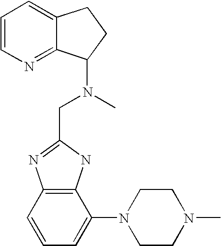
C12=C(C=CC=C1N1CCN(C)CC1)N=C(CN(C1C3=NC=CC=C3CC1)C)N2
